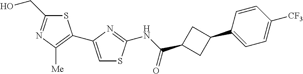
S1C(CO)=NC([Me])=C1C1=CSC(NC(C2CC(C3=CC=C([CF3])C=C3)C2)=O)=N1
